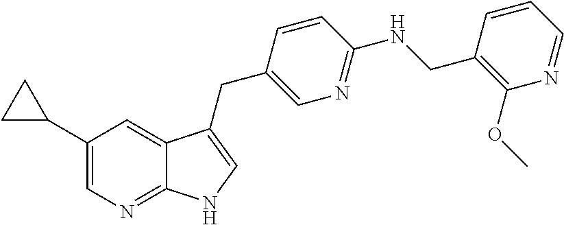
C1(C2CC2)=CN=C2C(=C1)C(CC1=CN=C(NCC3=C(OC)N=CC=C3)C=C1)=CN2
